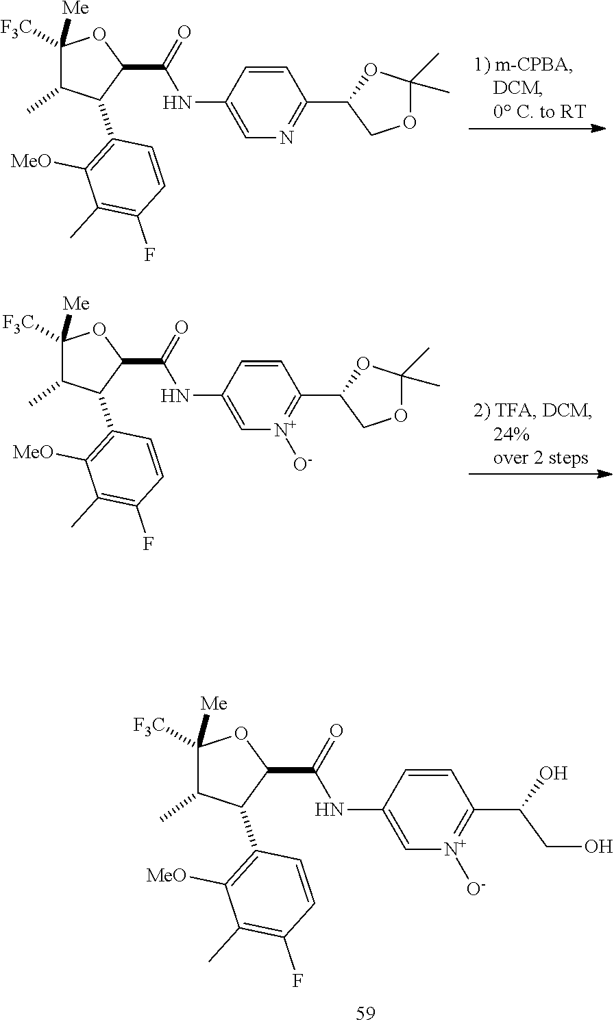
C1([F3C])([Me])C(C)C(C2=C([MeO])C(C)=C(F)C=C2)C(C(NC2=CN=C(C3COC(C)(C)O3)C=C2)=O)O1.C1([F3C])([Me])C(C)C(C2=C([MeO])C(C)=C(F)C=C2)C(C(NC2=C[N+]([O-])=C(C3COC(C)(C)O3)C=C2)=O)O1.C1([F3C])([Me])C(C)C(C2=C([MeO])C(C)=C(F)C=C2)C(C(NC2=C[N+]([O-])=C(C(CO)O)C=C2)=O)O1
